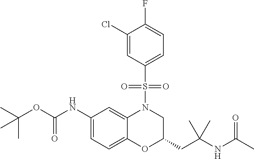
C1(NC(OC(C)(C)C)=O)=CC=C2C(=C1)N(S(C1=CC=C(F)C(Cl)=C1)(=O)=O)CC(CC(NC(C)=O)(C)C)O2
